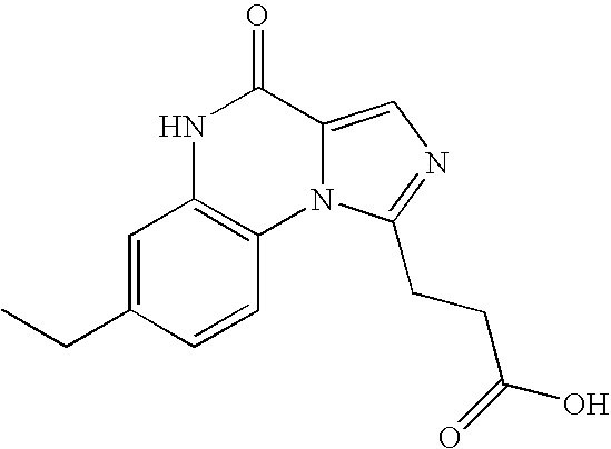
N1C2=C(N3C(=CN=C3CCC(=O)O)C1=O)C=CC(CC)=C2
